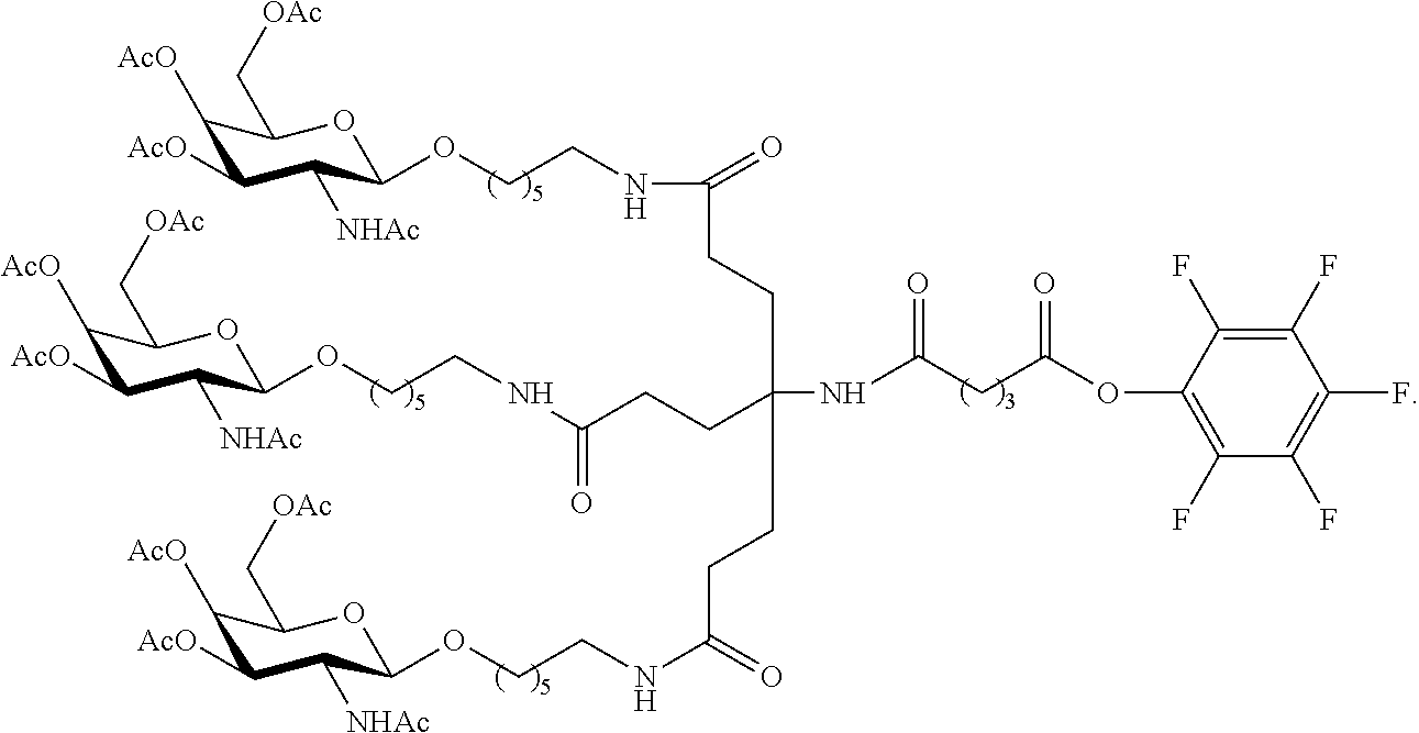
C1([AcO])C([AcO])C([NHAc])C(OCCNC(=O)CCC(NC(=O)CC(=O)OC2=C(F)C(F)=C(F)C(F)=C2F)(CCC(NCCOC2C([NHAc])C([AcO])C([AcO])C(C[OAc])O2)=O)CCC(NCCOC2C([NHAc])C([AcO])C([AcO])C(C[OAc])O2)=O)OC1C[OAc]
